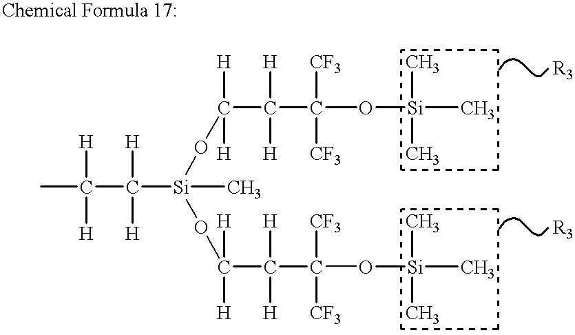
C(C([Si](C)(OC([H])([H])C([H])([H])C(O[Si](C)(C)C)([CF3])[CF3])OC([H])([H])C([H])([H])C(O[Si](C)(C)C)([CF3])[CF3])([H])[H])([H])([H])C
